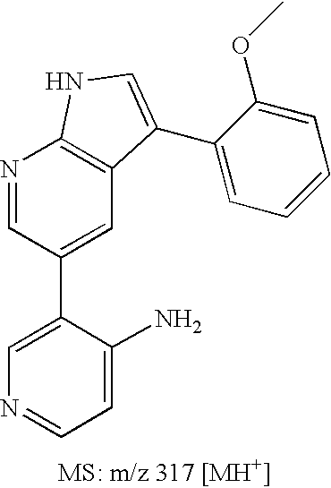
C1=C(C2=CC3=C(N=C2)NC=C3C2=CC=CC=C2OC)C(N)=CC=N1
